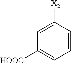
C1=CC([X2])=CC([HOOC])=C1
